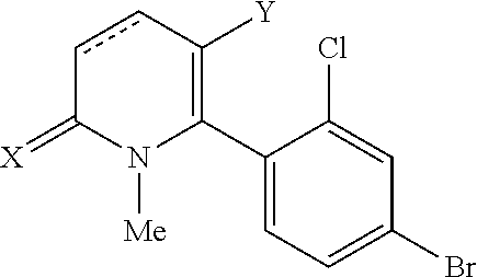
C1(C2=C([Y])ccC(=[X])N2[Me])=CC=C(Br)C=C1Cl
